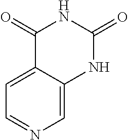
C1(=O)C2=CC=NC=C2NC(=O)N1
